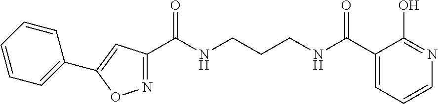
N1=C(C(NCCCNC(C2=CC=CN=C2O)=O)=O)C=C(C2=CC=CC=C2)O1
